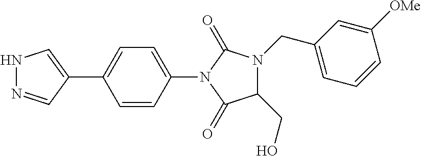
C1=CC(C2=CNN=C2)=CC=C1N1C(=O)N(CC2=CC=CC([OMe])=C2)C(CO)C1=O
